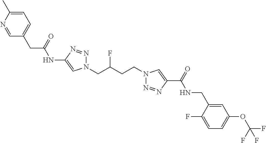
C1(NC(CC2=CC=C(C)N=C2)=O)=CN(CC(CCN2N=NC(C(=O)NCC3=CC(OC(F)(F)F)=CC=C3F)=C2)F)N=N1
